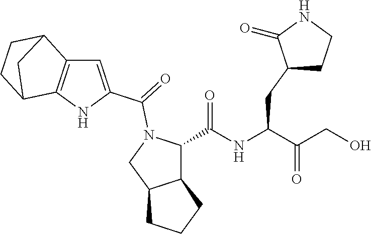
C(NC(C(CO)=O)CC1CCNC1=O)(=O)C1C2C(CN1C(=O)C1=CC3=C(N1)C1CCC3C1)CCC2
